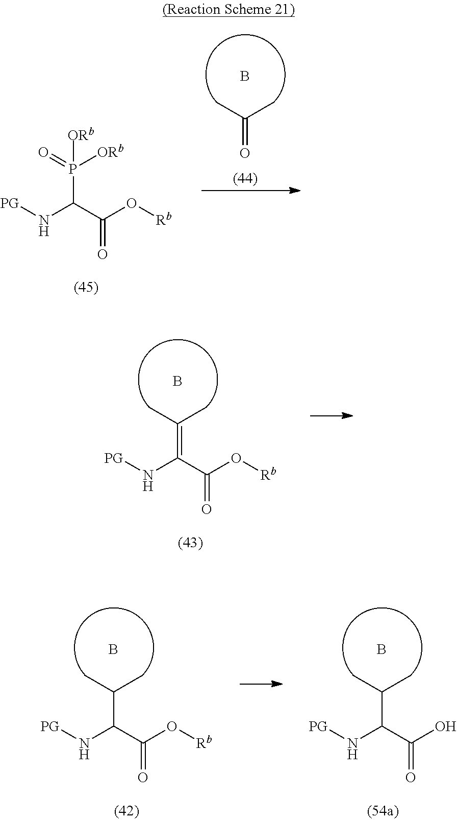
O=C(C)C.B.P(C(C(O[Rb])=O)N[PG])(=O)([ORb])[ORb].C(C(O[Rb])=O)(N[PG])=C(C)C.B.C(C(O[Rb])=O)(N[PG])C(C)C.B.C(C(O)=O)(N[PG])C(C)C.B
